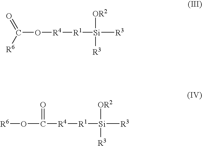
[R4]([R1][Si]([R3])([OR2])[R3])OC(=O)[R6].[R4]([R1][Si]([R3])([OR2])[R3])C(=O)O[R6]
